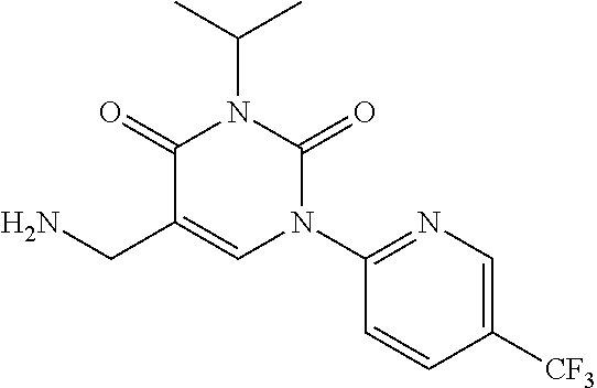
C1(=O)C(CN)=CN(C2=NC=C([CF3])C=C2)C(=O)N1C(C)C
